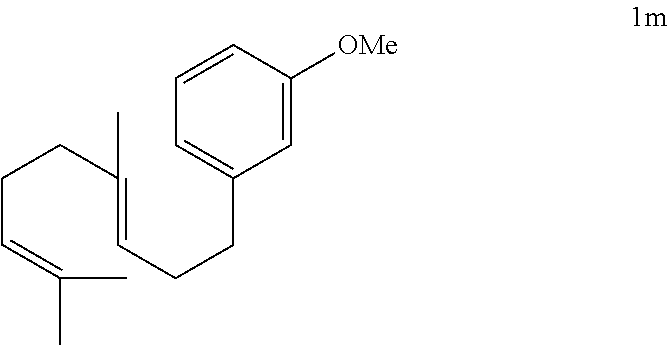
C1=C(CCC=C(CCC=C(C)C)C)C=C([OMe])C=C1
